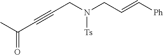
C(#CCN(CC=C[Ph])[Ts])C(C)=O
